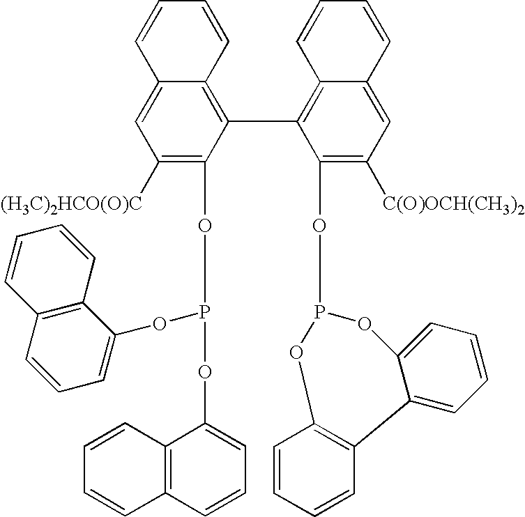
C1=CC=CC2=C(C3=C4C(=CC([C(O)OCH(CH3)2])=C3OP3OC5=CC=CC=C5C5=C(O3)C=CC=C5)C=CC=C4)C(OP(OC3=CC=CC4=C3C=CC=C4)OC3=CC=CC4=C3C=CC=C4)=C([(H3C)2HCO(O)C])C=C12
